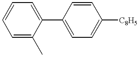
C1(C2=CC=CC=C2C)=CC=C([C8H5])C=C1
